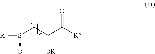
[R1]S(CC(C([R3])=O)[OR4])->O
